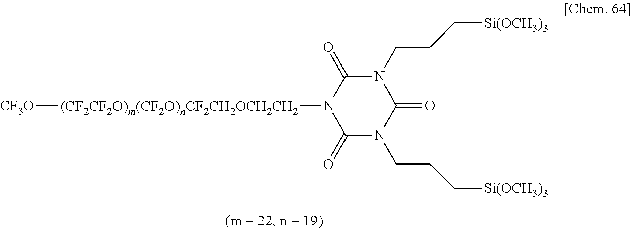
[(CF2CF2O)m(CF2O)nCF2CH2OCH2CH2](N1C(=O)N(CCC[Si(OCH3)3])C(=O)N(CCC[Si(OCH3)3])C1=O)[CF3O]
